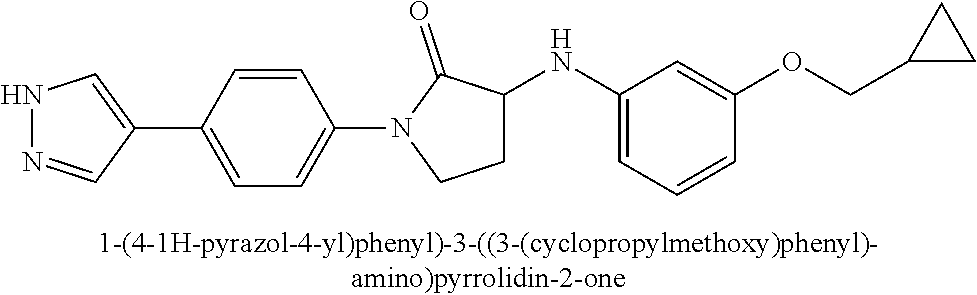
N1N=CC(C2=CC=C(N3C(=O)C(NC4=CC=CC(OCC5CC5)=C4)CC3)C=C2)=C1
